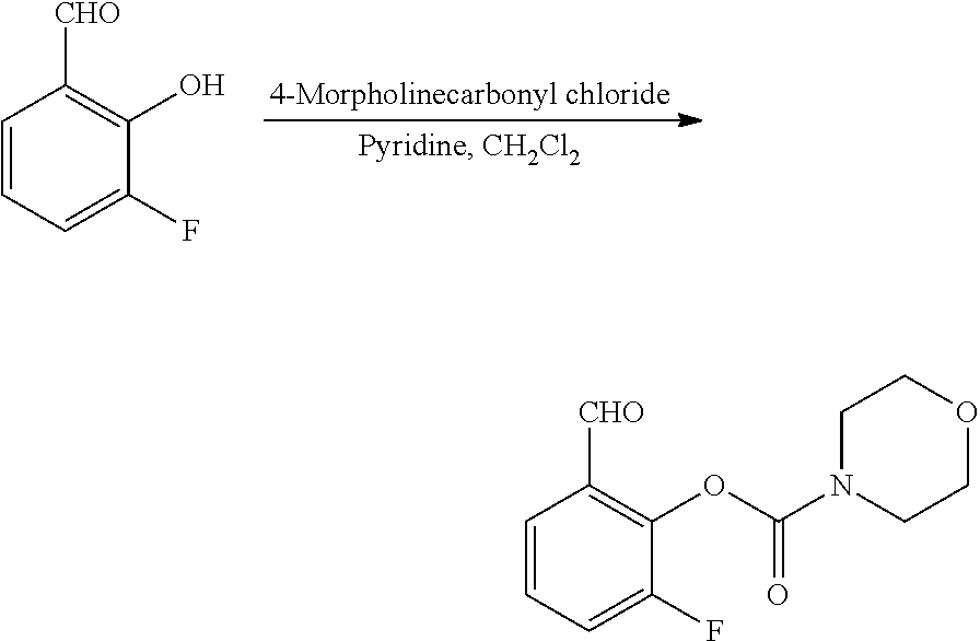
C1=CC=C(F)C(O)=C1[CHO].C1=CC=C(F)C(OC(N2CCOCC2)=O)=C1[CHO]
